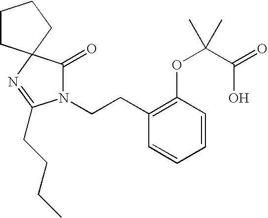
N1(CCC2=C(OC(C(O)=O)(C)C)C=CC=C2)C(=O)C2(N=C1CCCC)CCCC2
